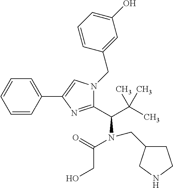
C1=CC(C2=CN(CC3=CC(O)=CC=C3)C(C(C(C)(C)C)N(C(=O)CO)CC3CCNC3)=N2)=CC=C1
